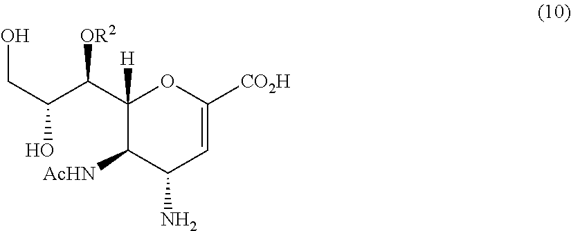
C1(C(C(CO)O)[OR2])([H])C([AcHN])C(N)C=C([CO2H])O1
